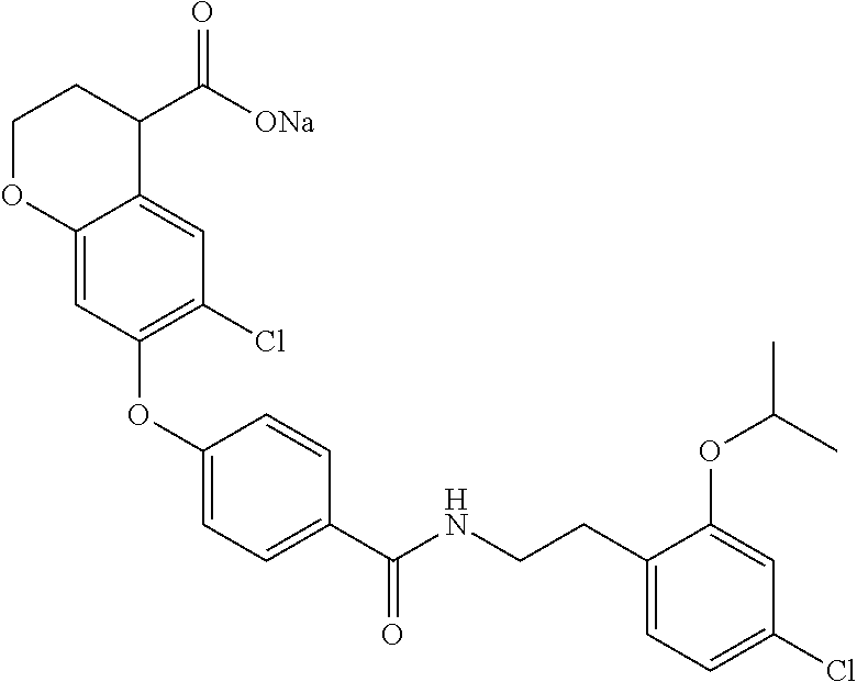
C12=CC(OC3=CC=C(C(NCCC4=CC=C(Cl)C=C4OC(C)C)=O)C=C3)=C(Cl)C=C1C(C([ONa])=O)CCO2
